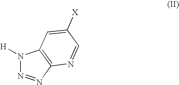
N1([H])N=NC2=C1C=C([X])C=N2
